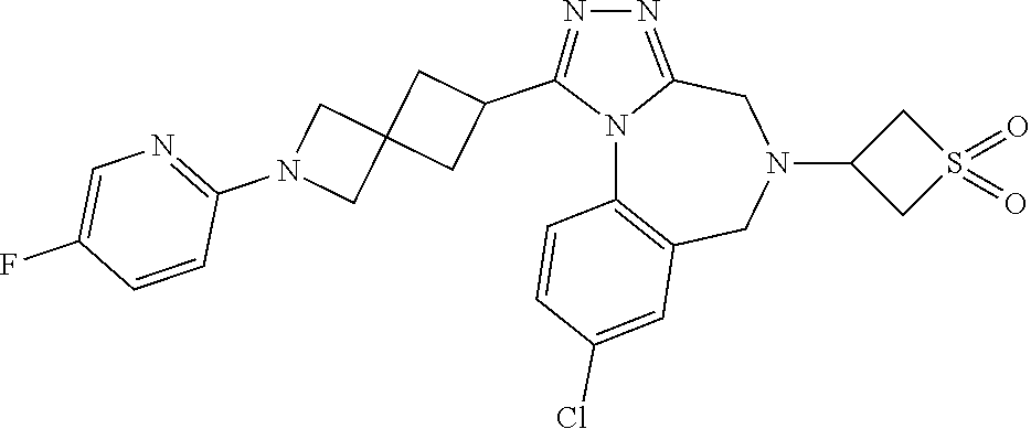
N12C3=C(CN(C4CS(=O)(=O)C4)CC1=NN=C2C1CC2(C1)CN(C1=NC=C(F)C=C1)C2)C=C(Cl)C=C3
